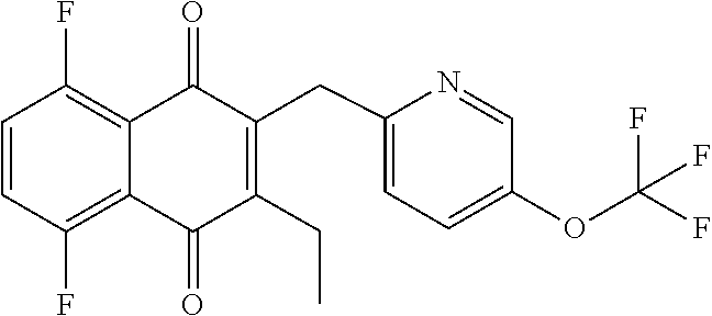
C1=CC(F)=C2C(=C1F)C(=O)C(CC1=CC=C(OC(F)(F)F)C=N1)=C(CC)C2=O
